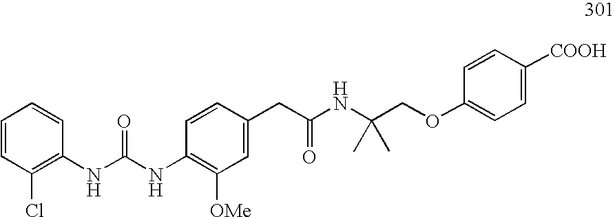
O(CC(NC(CC1=CC([OMe])=C(NC(=O)NC2=C(Cl)C=CC=C2)C=C1)=O)(C)C)C1=CC=C([COOH])C=C1
